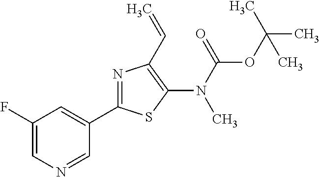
C1(N(C(=O)OC(C)(C)C)C)=C(C=C)N=C(C2=CC(F)=CN=C2)S1
